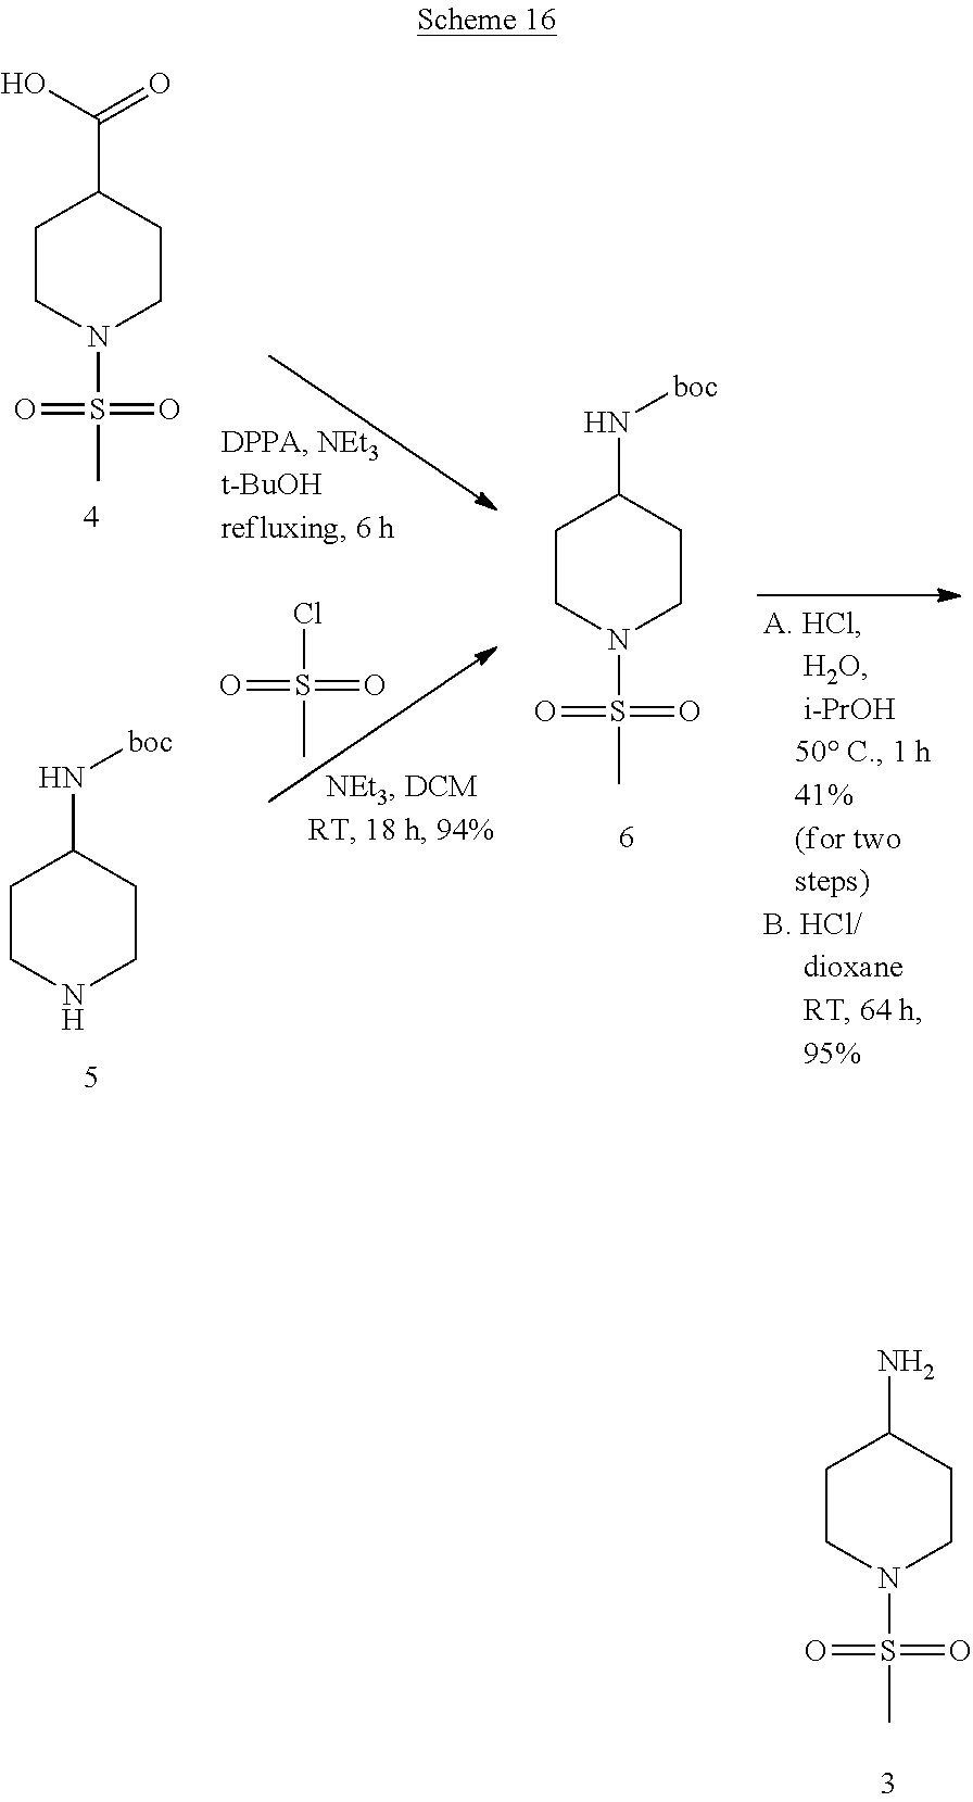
C1CN(S(C)(=O)=O)CCC1N[boc].C1CNCCC1N[boc].C1CN(S(C)(=O)=O)CCC1C(O)=O.ClS(C)(=O)=O.C1CN(S(C)(=O)=O)CCC1N
